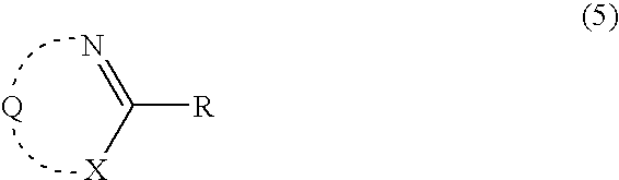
C([R])(=N)[X].[Q]
